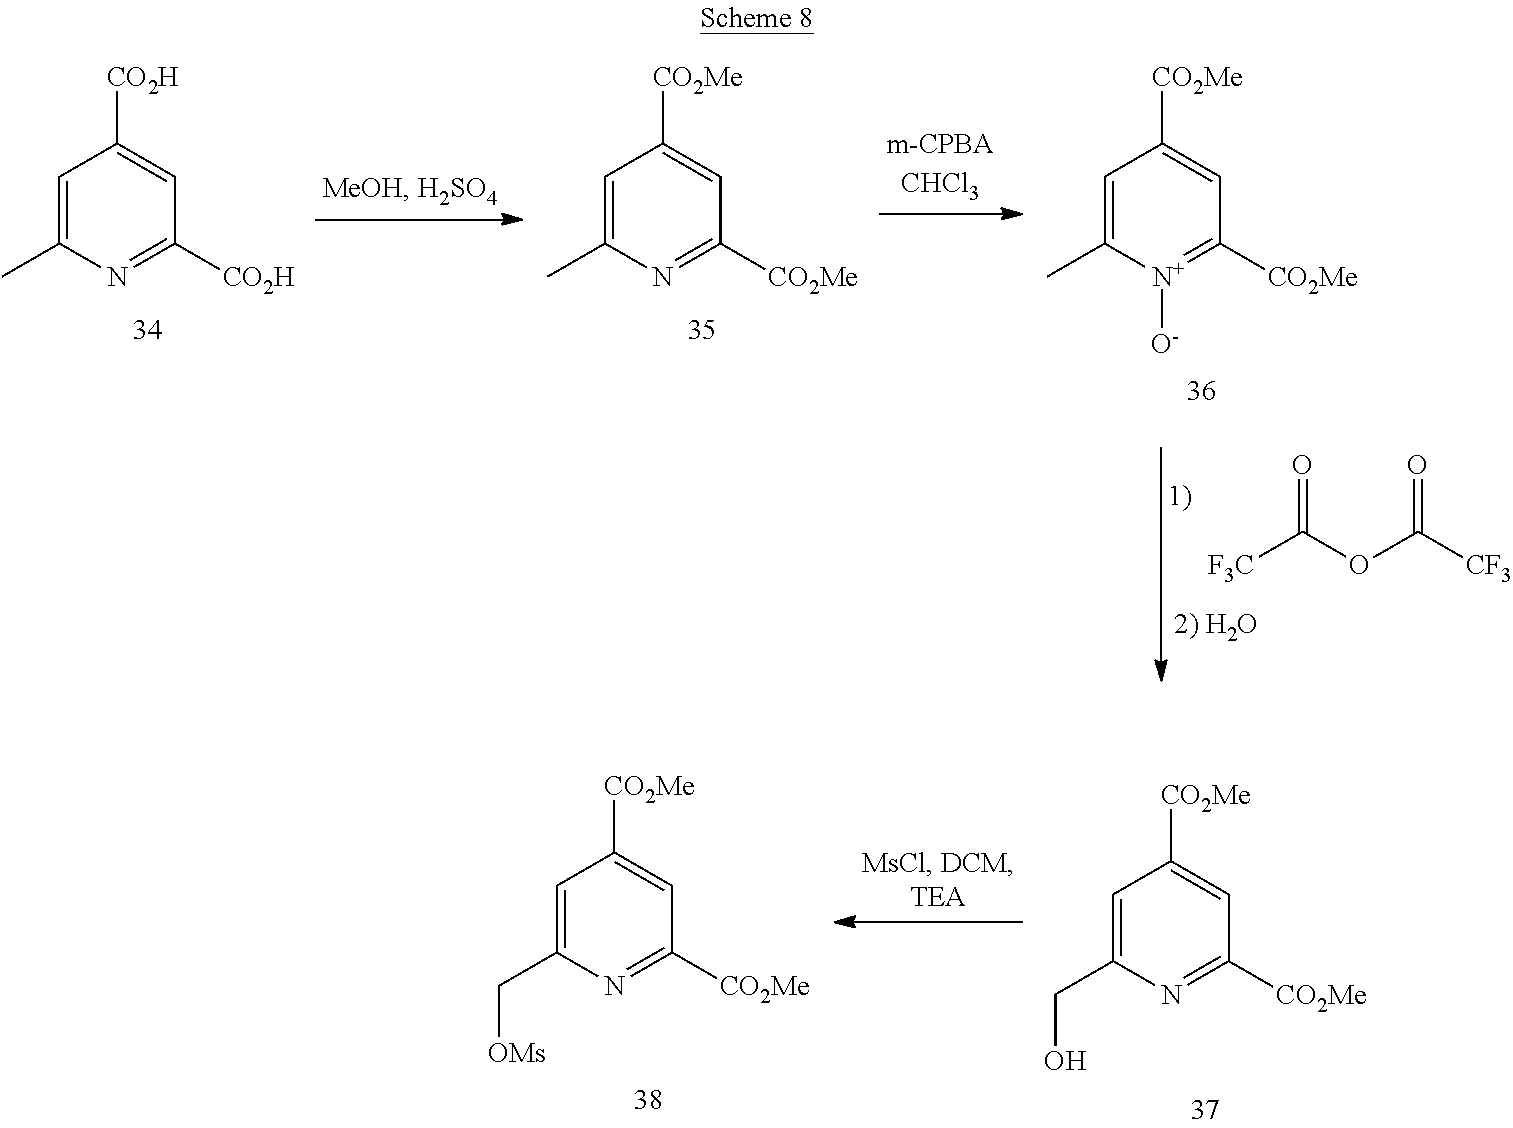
C1=C(C)N=C([CO2H])C=C1[CO2H].C1=C(C)N=C([CO2Me])C=C1[CO2Me].C1=C(C)[N+]([O-])=C([CO2Me])C=C1[CO2Me].[F3C]C(=O)OC([CF3])=O.C1=C(C[OMs])N=C([CO2Me])C=C1[CO2Me].C1=C(CO)N=C([CO2Me])C=C1[CO2Me]
